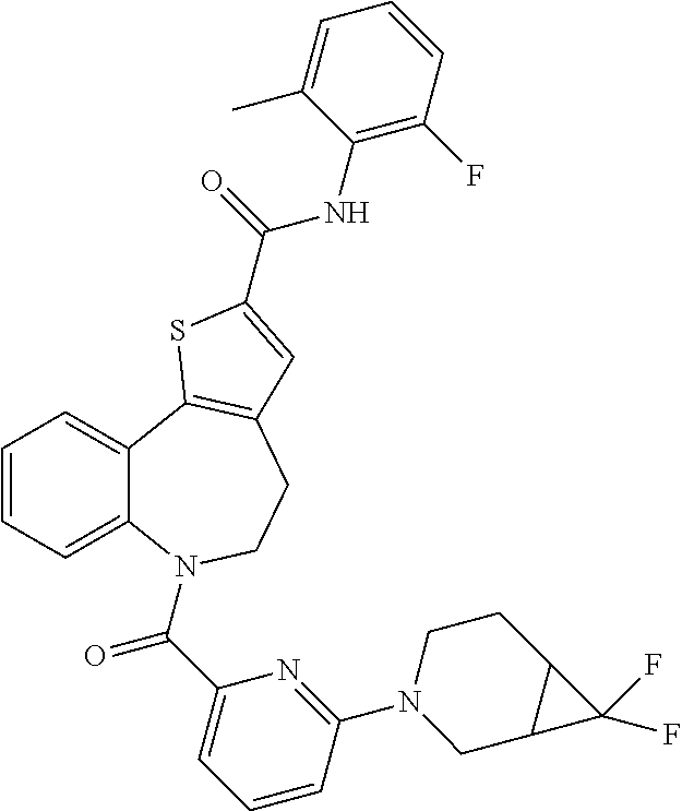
C1=CC=C2C(=C1)C1=C(CCN2C(C2=CC=CC(N3CC4C(CC3)C4(F)F)=N2)=O)C=C(C(=O)NC2=C(F)C=CC=C2C)S1
